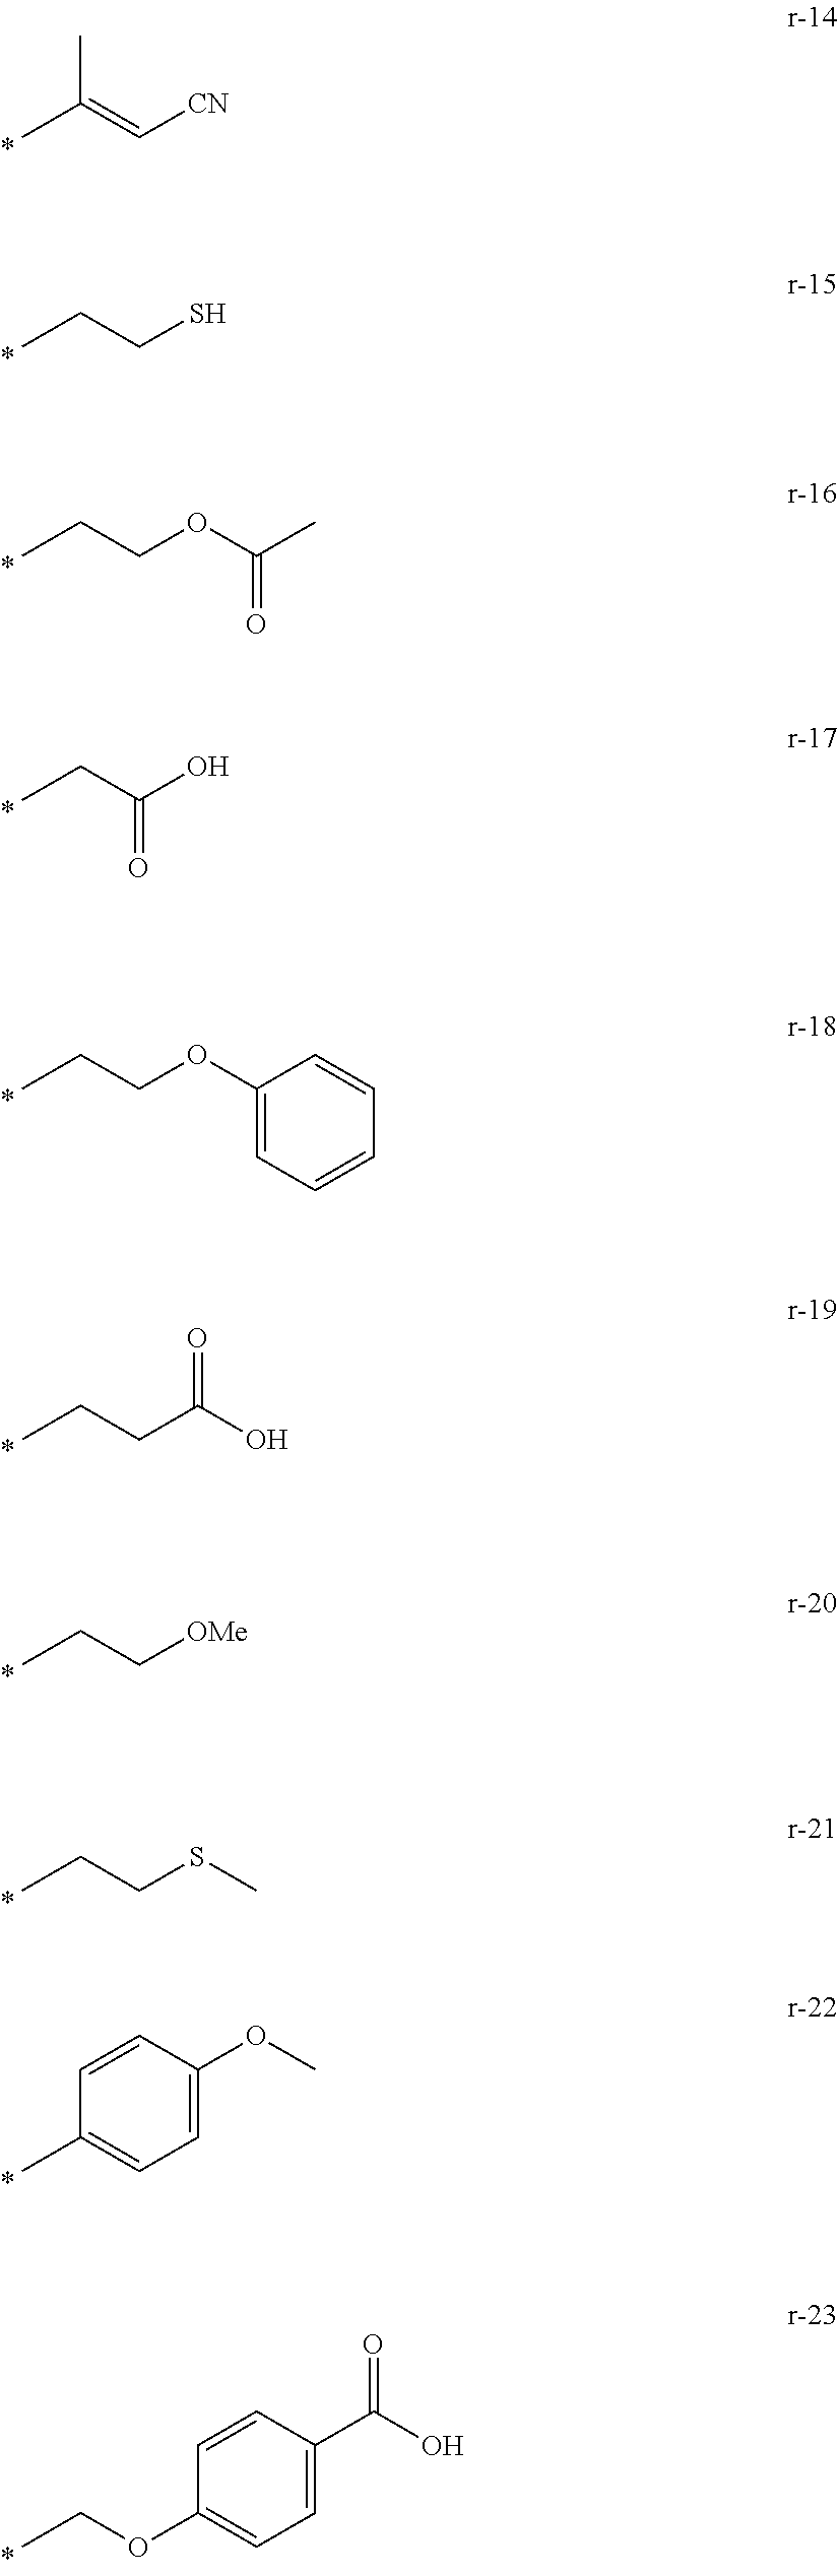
CC(=C[CN])C.CCCS.CCCOC(C)=O.CCC(O)=O.CCCOC1=CC=CC=C1.CCCC(O)=O.CCC[OMe].CCCSC.CC1=CC=C(OC)C=C1.CCOC1=CC=C(C(O)=O)C=C1
